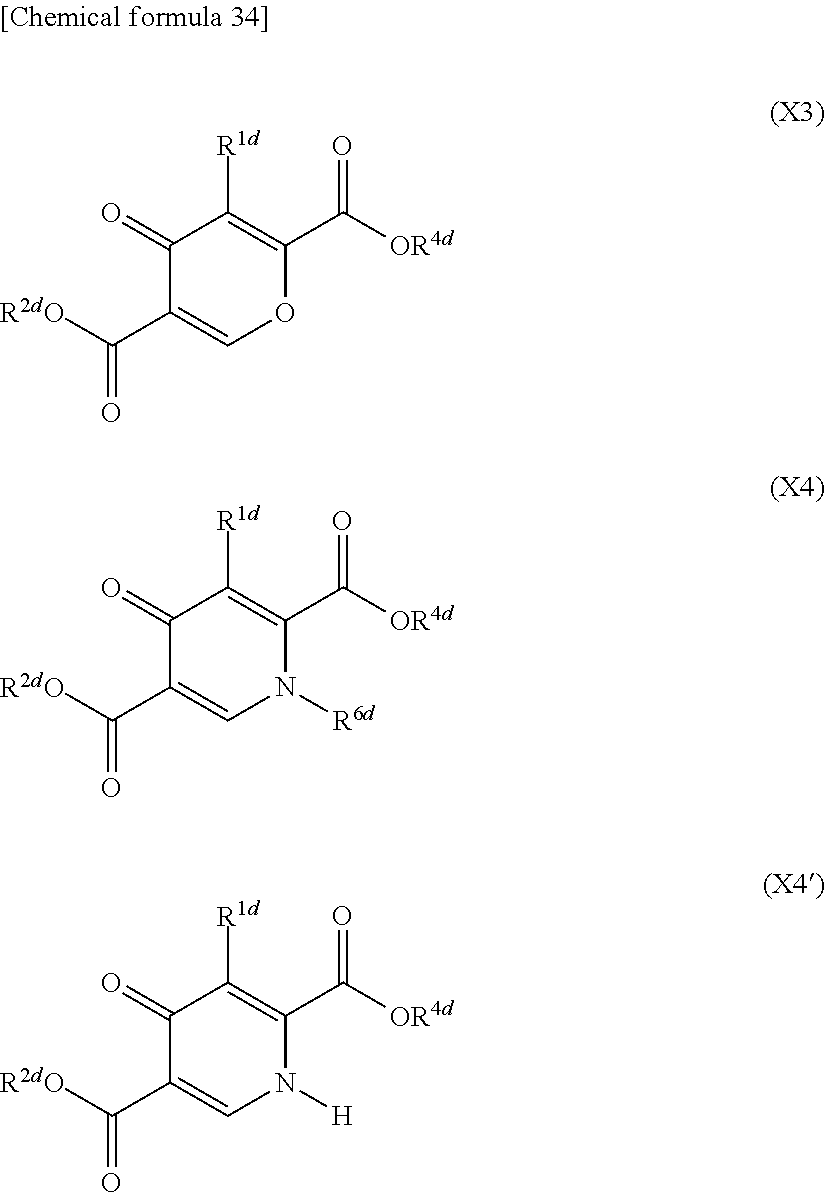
C1(=O)C(C([R2dO])=O)=CN([H])C(C([OR4d])=O)=C1[R1d].C1(=O)C(C([R2dO])=O)=CN([R6d])C(C([OR4d])=O)=C1[R1d].C1(=O)C(C([R2dO])=O)=COC(C([OR4d])=O)=C1[R1d]
